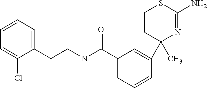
C1CC(C)(C2=CC(C(NCCC3=CC=CC=C3Cl)=O)=CC=C2)N=C(N)S1
